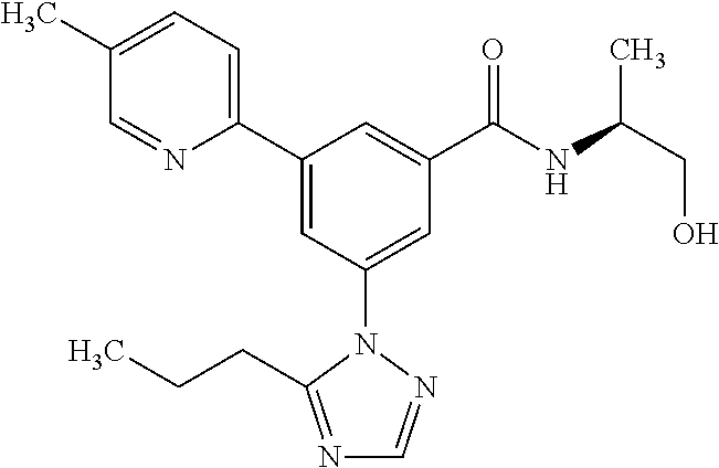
C1(C2=CC(N3N=CN=C3CCC)=CC(C(NC(CO)C)=O)=C2)=CC=C(C)C=N1
